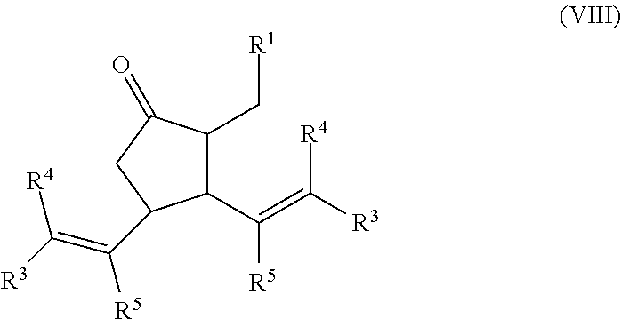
C1(C(=C([R3])[R4])[R5])C(C[R1])C(=O)CC1C([R5])=C([R3])[R4]
